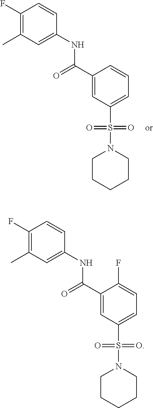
N(C(C1=CC(S(=O)(=O)N2CCCCC2)=CC=C1)=O)C1=CC(C)=C(F)C=C1.N(C(C1=CC(S(=O)(=O)N2CCCCC2)=CC=C1F)=O)C1=CC(C)=C(F)C=C1
